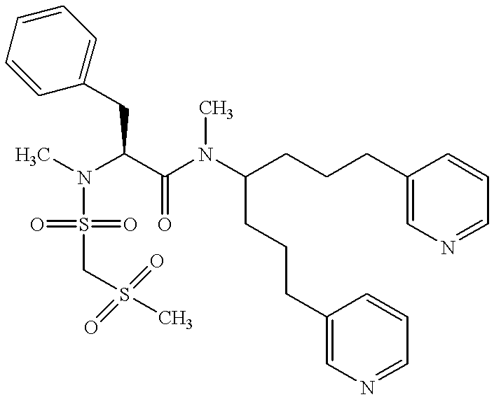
C(C(N(C(CCCC1=CN=CC=C1)CCCC1=CN=CC=C1)C)=O)(N(C)S(=O)(=O)CS(C)(=O)=O)CC1=CC=CC=C1
